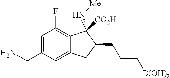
C1=C(CN)C=C2C(=C1F)C(N[Me])([CO2H])C(CCC[B(OH)2])C2
